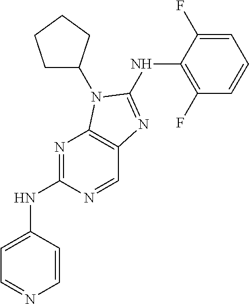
N1=C(NC2=CC=NC=C2)N=CC2=C1N(C1CCCC1)C(NC1=C(F)C=CC=C1F)=N2
